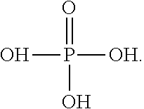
OP([OH])(=O)O
